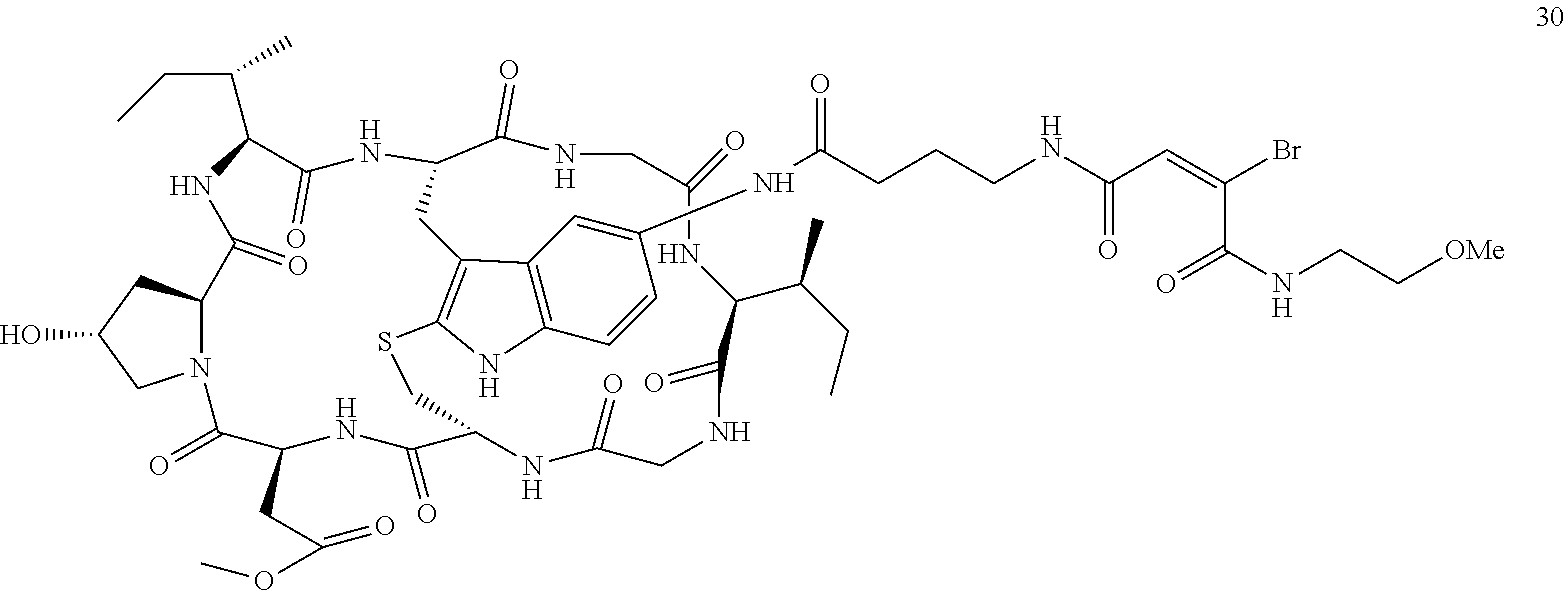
C1(=O)NC(C(CC)C)C(=O)NCC(=O)NC2C(=O)NC(CC(OC)=O)C(=O)N3C(CC(O)C3)C(=O)NC(C(CC)C)C(=O)NC(C(=O)NC1)CC1=C(NC3=C1C=C(NC(CCCNC(C=C(C(NCC[OMe])=O)Br)=O)=O)C=C3)SC2
